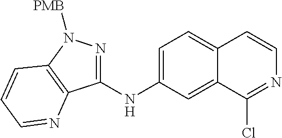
C1=C(NC2=NN([PMB])C3=C2N=CC=C3)C=C2C(=C1)C=CN=C2Cl
